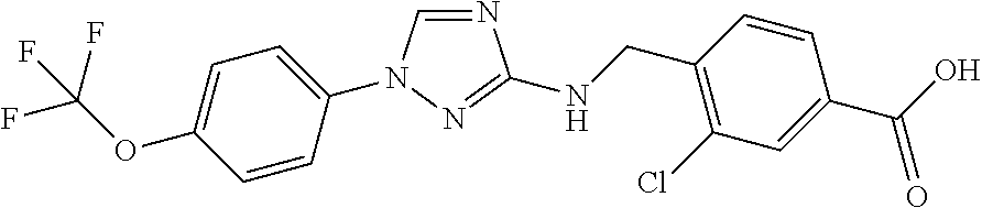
C1=C(OC(F)(F)F)C=CC(N2C=NC(NCC3=C(Cl)C=C(C(O)=O)C=C3)=N2)=C1
